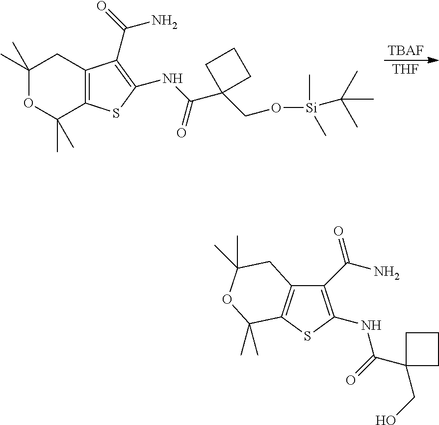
[TBAF].[THF].C12=C(SC(NC(C3(CO[Si](C)(C)C(C)(C)C)CCC3)=O)=C1C(N)=O)C(C)(C)OC(C)(C)C2.C1(C(N)=O)=C(NC(C2(CO)CCC2)=O)SC2=C1CC(C)(C)OC2(C)C
